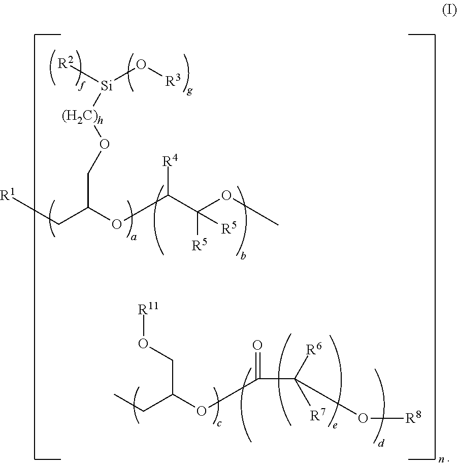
[R1]CC(OC(C(OC)([R5])[R5])[R4])CO[(H2C)h][Si]([R2])O[R3].C(C(OC(C([R6])([R7])O[R8])=O)CO[R11])C
